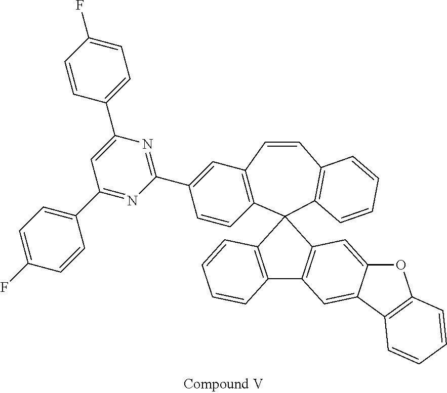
C1=CC2=C(C=C1C1=NC(C3=CC=C(F)C=C3)=CC(C3=CC=C(F)C=C3)=N1)C=CC1=C(C=CC=C1)C21C2=C(C=C3C(=C2)OC2=C3C=CC=C2)C2=C1C=CC=C2
